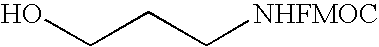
OCCC[NHFMOC]
